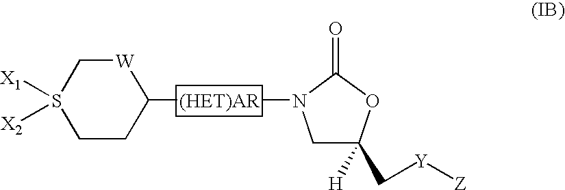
C1C(C[Y][Z])([H])OC(=O)N1[(HET)AR]C1[W]CS([X1])([X2])CC1
